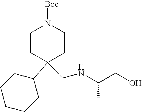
C1CC(C2CCCCC2)(CNC(CO)C)CCN1[Boc]
